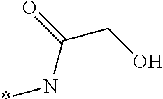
*NC(CO)=O
